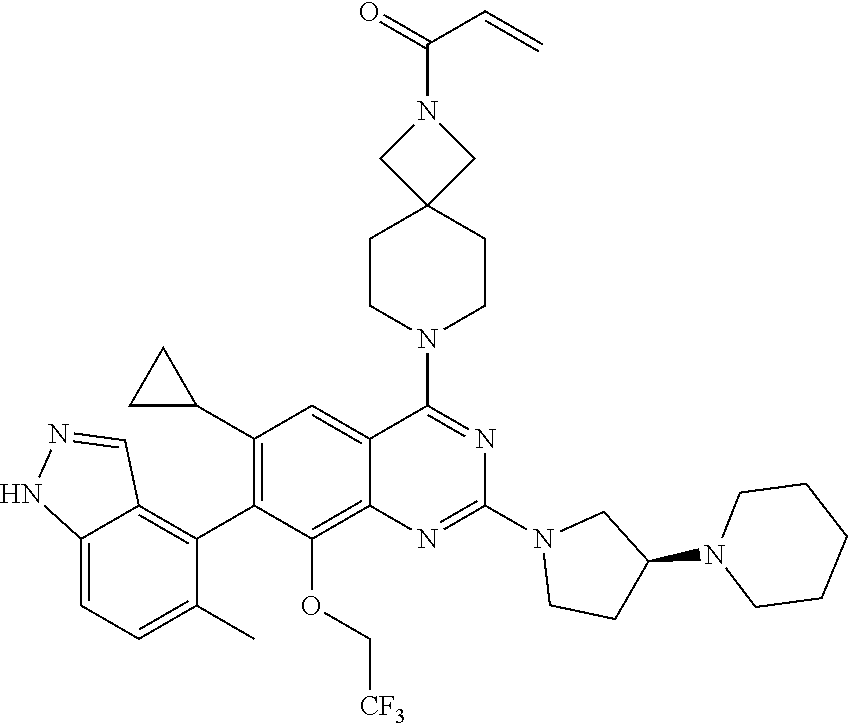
C12=CC=C(C)C(C3=C(C4CC4)C=C4C(=C3OC[CF3])N=C(N3CCC(N5CCCCC5)C3)N=C4N3CCC4(CC3)CN(C(=O)C=C)C4)=C1C=NN2
